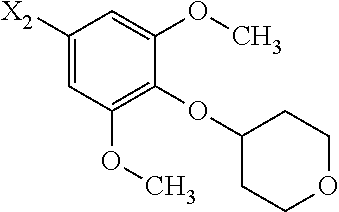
C1([X2])=CC(OC)=C(OC2CCOCC2)C(OC)=C1
